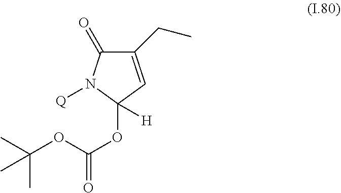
C1(CC)=CC(OC(=O)OC(C)(C)C)([H])N([Q])C1=O
